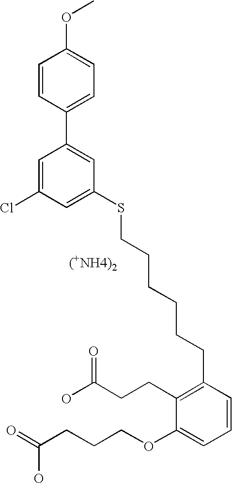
C1=C(Cl)C=C(SCCCCCCC2=C(CCC(O)=O)C(OCCCC(=O)O)=CC=C2)C=C1C1=CC=C(OC)C=C1
